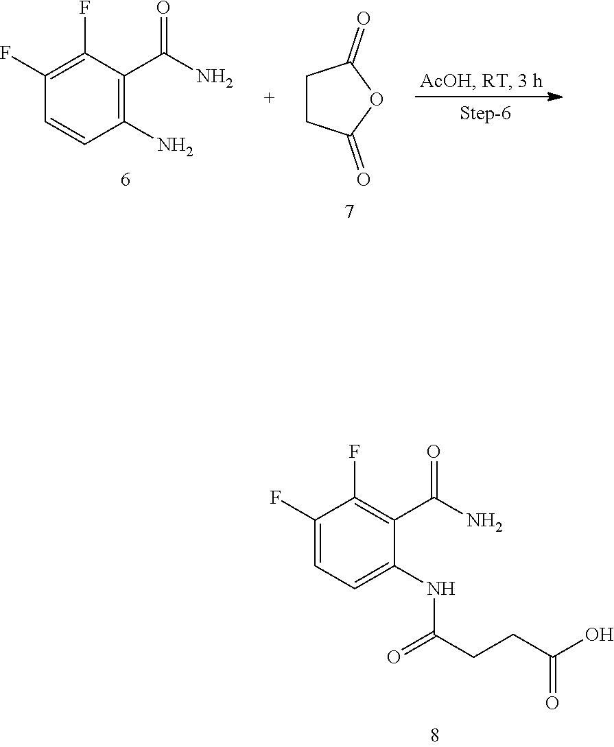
C1(F)=C(F)C(C(=O)N)=C(N)C=C1.C1CC(=O)OC1=O.C1(F)=CC=C(NC(=O)CCC(O)=O)C(C(=O)N)=C1F
